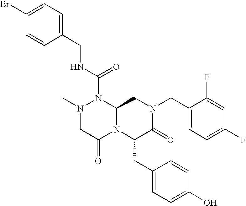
N1(C(NCC2=CC=C(Br)C=C2)=O)N(C)CC(=O)N2C1CN(CC1=CC=C(F)C=C1F)C(=O)C2CC1=CC=C(O)C=C1
